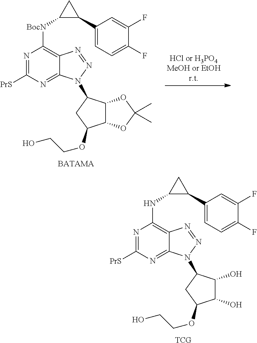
N1=C([PrS])N=C2C(=C1NC1C(C3=CC=C(F)C(F)=C3)C1)N=NN2C1C(O)C(O)C(OCCO)C1.[TCG].N1=C([PrS])N=C2C(=C1[BocN]C1C(C3=CC=C(F)C(F)=C3)C1)N=NN2C1C2C(C(OCCO)C1)OC(C)(C)O2.[BATAMA]
